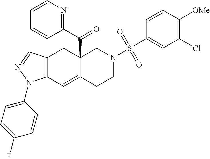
C12=C(C=C3C(C(C4=NC=CC=C4)=O)(C1)CN(S(C1=CC(Cl)=C([OMe])C=C1)(=O)=O)CC3)N(C1=CC=C(F)C=C1)N=C2
